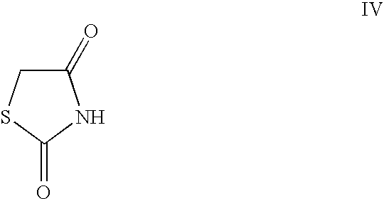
C1(=O)CSC(=O)N1
